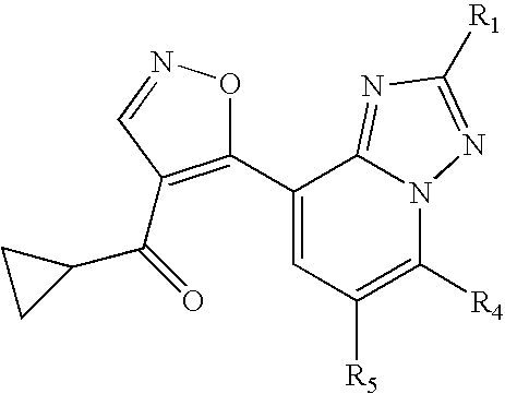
C1(C2=C(C(=O)C3CC3)C=NO2)=CC([R5])=C([R4])N2C1=NC([R1])=N2
